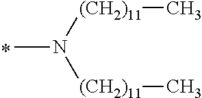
CN([(CH2)11]C)[(CH2)11]C
